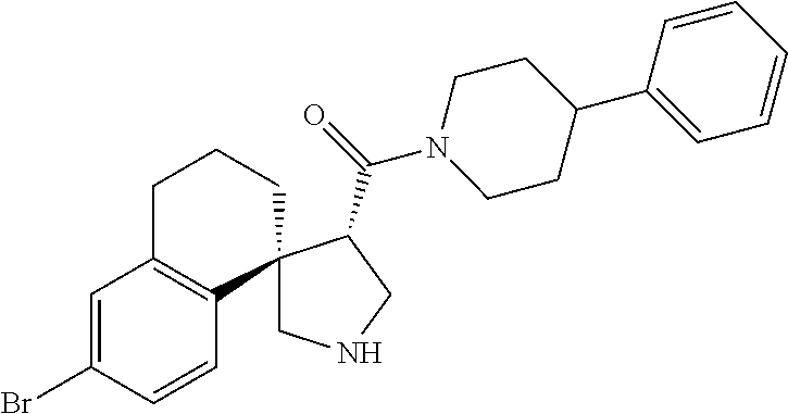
C1=C(Br)C=CC2=C1CCCC21CNCC1C(=O)N1CCC(C2=CC=CC=C2)CC1
